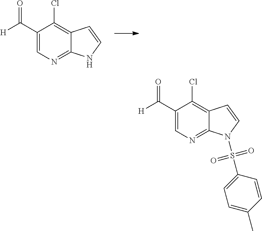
C1(C([H])=O)=CN=C2C(=C1Cl)C=CN2.C1(C([H])=O)=CN=C2C(=C1Cl)C=CN2S(C1=CC=C(C)C=C1)(=O)=O
